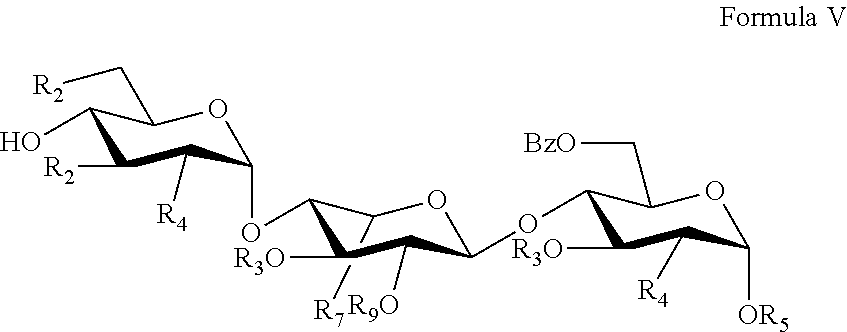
C1([R7])C(OC2C([R4])C([R2])C(O)C(C[R2])O2)C([R3O])C([R9O])C(OC2C([R3O])C([R4])C([OR5])OC2C[BzO])O1
